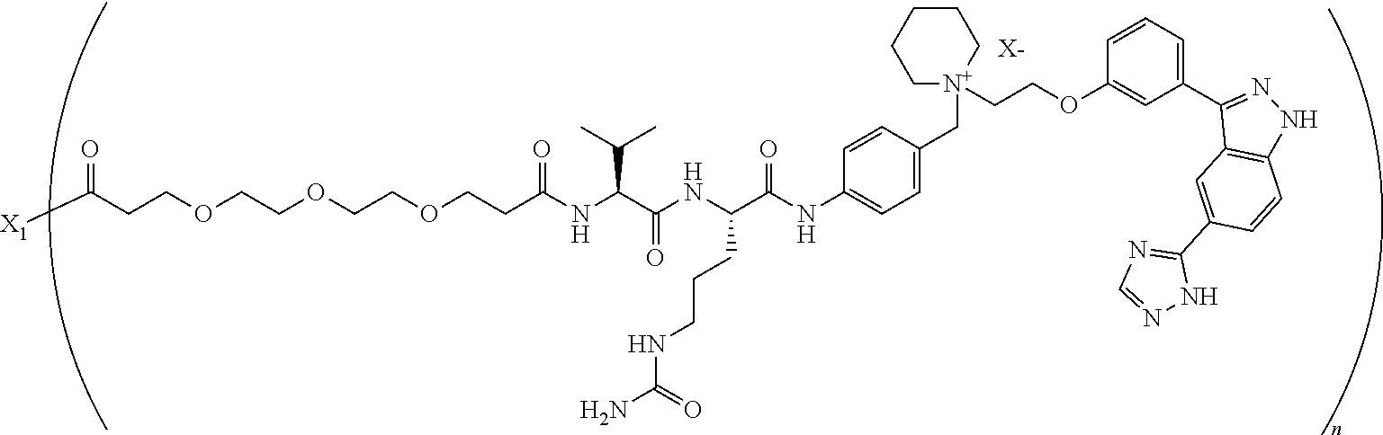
[X-].C(OCCOCCOCCC(NC(C(NC(C(NC1=CC=C(C[N+]2(CCOC3=CC(C4=NNC5=C4C=C(C4=NC=NN4)C=C5)=CC=C3)CCCCC2)C=C1)=O)CCCNC(N)=O)=O)C(C)C)=O)CC(=O)[X1]
